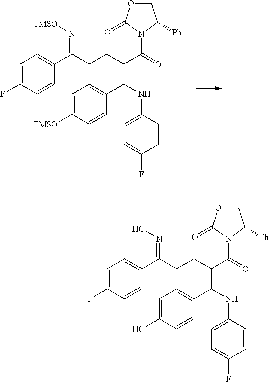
C1=C(F)C=CC(C(CCC(C(=O)N2C(=O)OCC2[Ph])C(C2=CC=C([TMSO])C=C2)NC2=CC=C(F)C=C2)=N[TMSO])=C1.C1=C(F)C=CC(C(CCC(C(=O)N2C(=O)OCC2[Ph])C(C2=CC=C(O)C=C2)NC2=CC=C(F)C=C2)=NO)=C1
